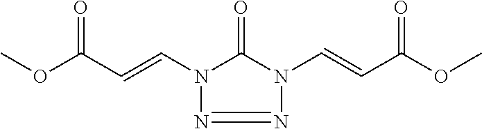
COC(C=CN1N=NN(C=CC(OC)=O)C1=O)=O
